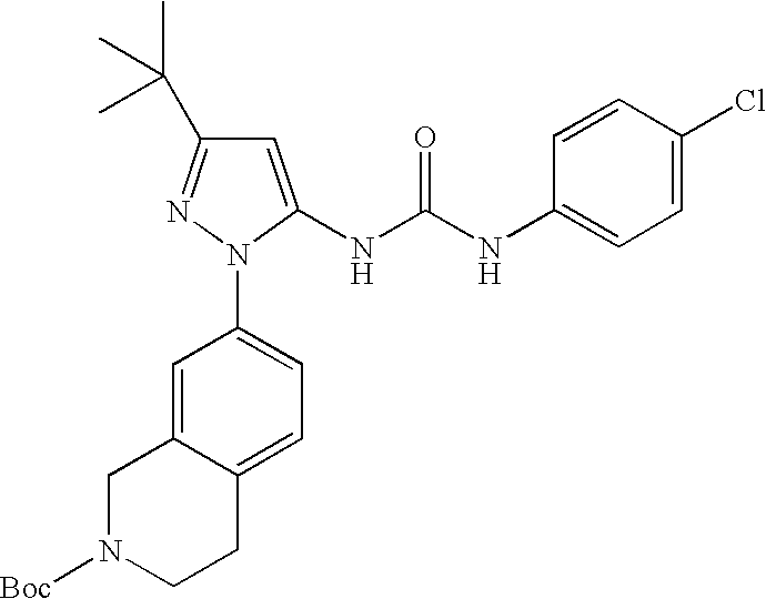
C1=CC(NC(NC2=CC(C(C)(C)C)=NN2C2=CC=C3C(=C2)CN([Boc])CC3)=O)=CC=C1Cl
